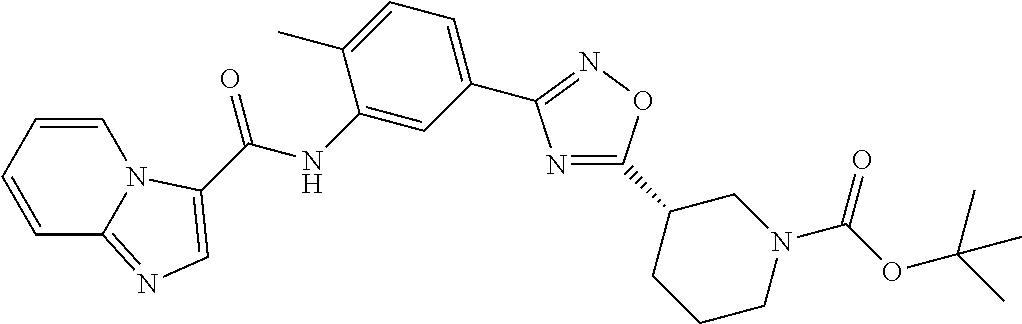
C1=CC=CC2=NC=C(C(=O)NC3=CC(C4=NOC(C5CCCN(C(OC(C)(C)C)=O)C5)=N4)=CC=C3C)N12
